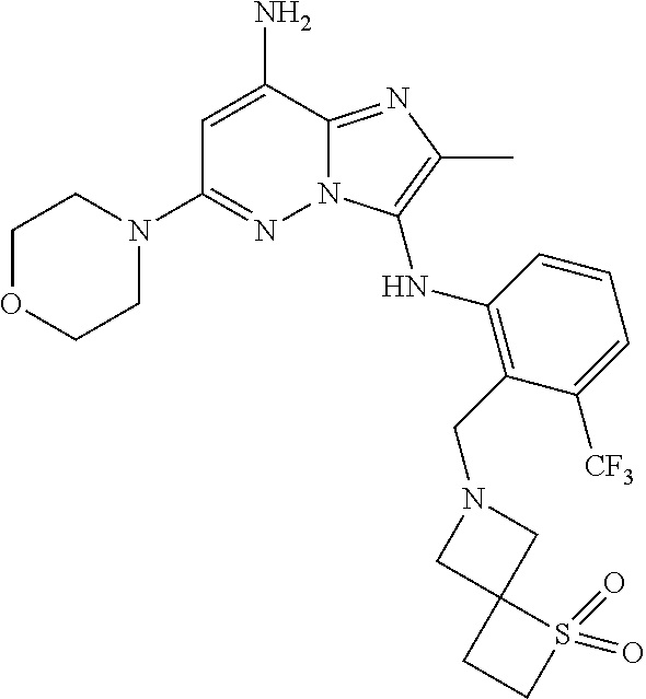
NC1=CC(N2CCOCC2)=NN2C1=NC(C)=C2NC1=C(CN2CC3(C2)CCS3(=O)=O)C([CF3])=CC=C1
